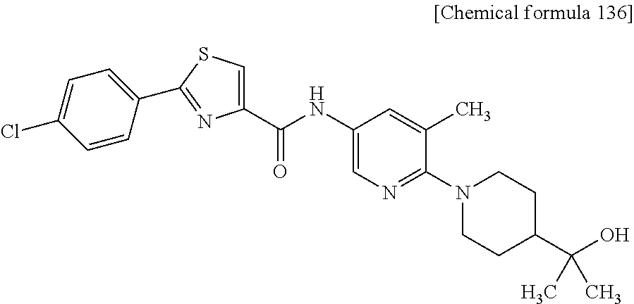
C1(C(NC2=CN=C(N3CCC(C(O)(C)C)CC3)C(C)=C2)=O)=CSC(C2=CC=C(Cl)C=C2)=N1
